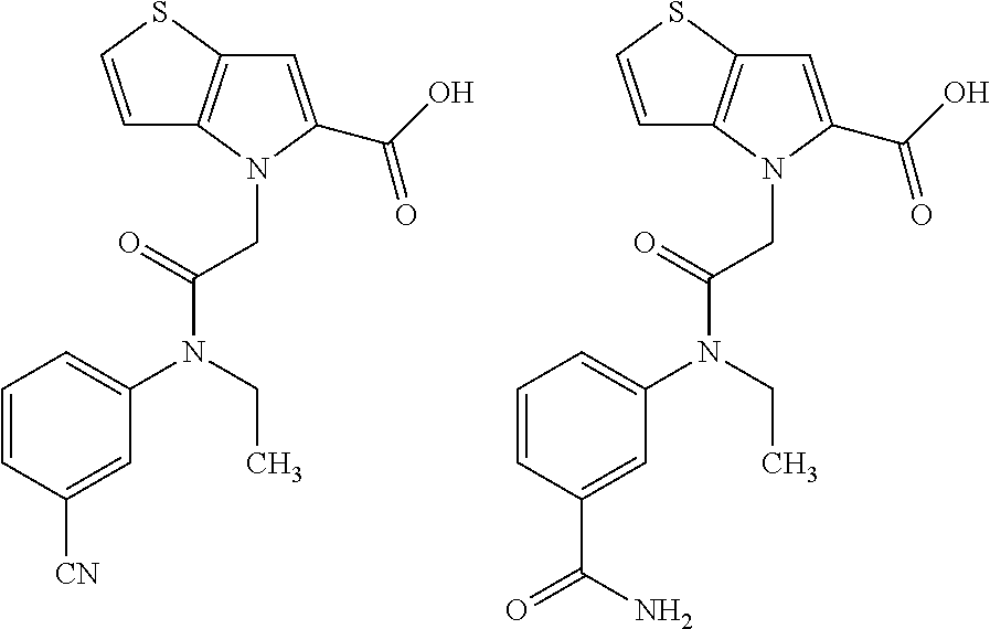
C1=CC([CN])=CC(N(CC)C(=O)CN2C3=C(SC=C3)C=C2C(O)=O)=C1.C1=CC(C(N)=O)=CC(N(CC)C(=O)CN2C3=C(SC=C3)C=C2C(O)=O)=C1
